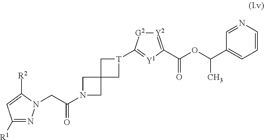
C1([R1])=NN(CC(N2CC3(C2)C[T](C2=[Y1]C(C(=O)OC(C4=CC=CN=C4)C)=[Y2][G2]2)C3)=O)C([R2])=C1
